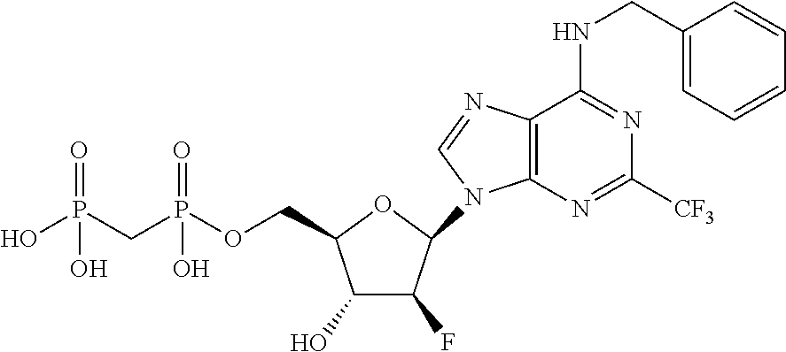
C1(O)C(F)C(N2C3=C(C(NCC4=CC=CC=C4)=NC([CF3])=N3)N=C2)OC1COP(CP(O)(=O)O)(=O)O
